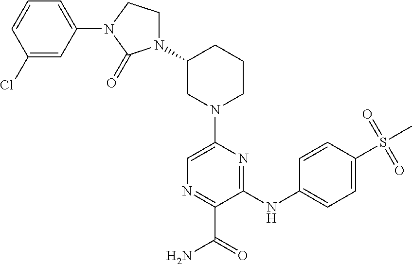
N1(C2CN(C3=CN=C(C(=O)N)C(NC4=CC=C(S(C)(=O)=O)C=C4)=N3)CCC2)CCN(C2=CC=CC(Cl)=C2)C1=O
